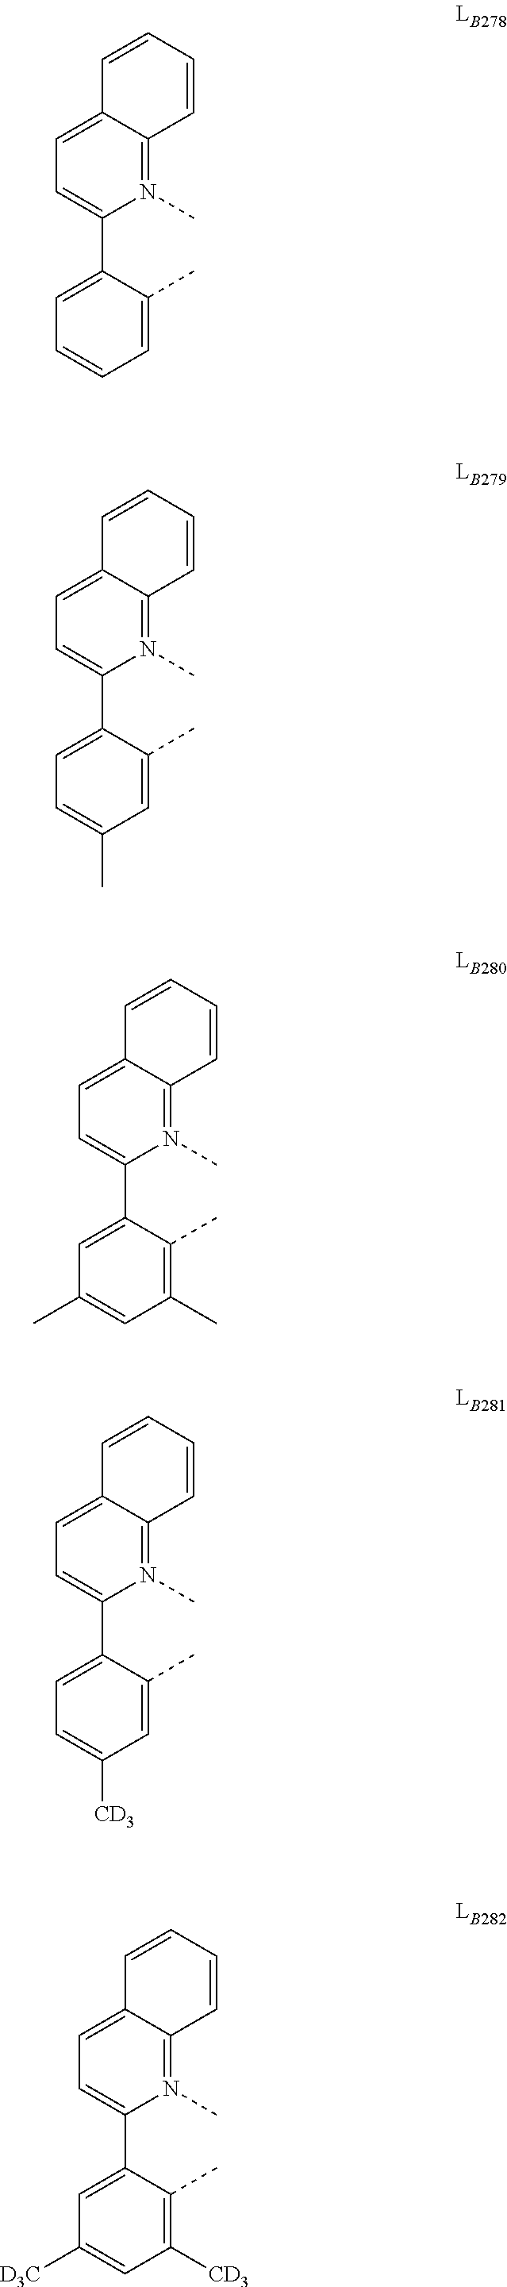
C1=C2C(=N(C)C(C3=CC=CC=C3C)=C1)C=CC=C2.C1=C2C(=N(C)C(C3=CC=C(C)C=C3C)=C1)C=CC=C2.C1=C2C(=N(C)C(C3=CC(C)=CC(C)=C3C)=C1)C=CC=C2.C1=C2C(=N(C)C(C3=CC=C([CD3])C=C3C)=C1)C=CC=C2.C1=C2C(=N(C)C(C3=CC([D3C])=CC([CD3])=C3C)=C1)C=CC=C2
